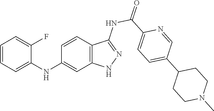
C1=CC=C(NC2=CC3=C(C=C2)C(NC(=O)C2=CC=C(C4CCN(C)CC4)C=N2)=NN3)C(F)=C1
